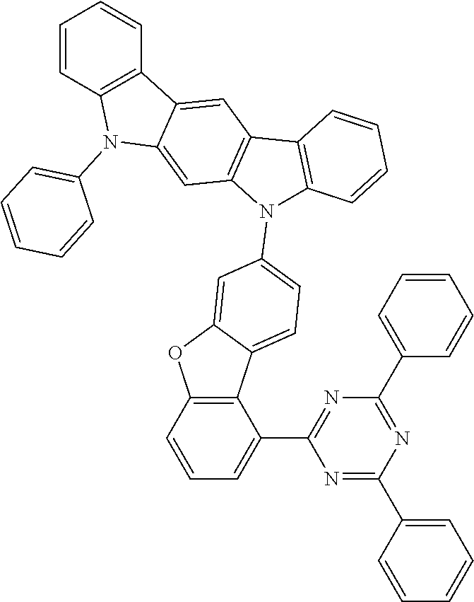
N1=C(C2=CC=CC=C2)N=C(C2=CC=CC=C2)N=C1C1=CC=CC2=C1C1=CC=C(N3C4=C(C5=C3C=C3C(=C5)C5=C(N3C3=CC=CC=C3)C=CC=C5)C=CC=C4)C=C1O2
